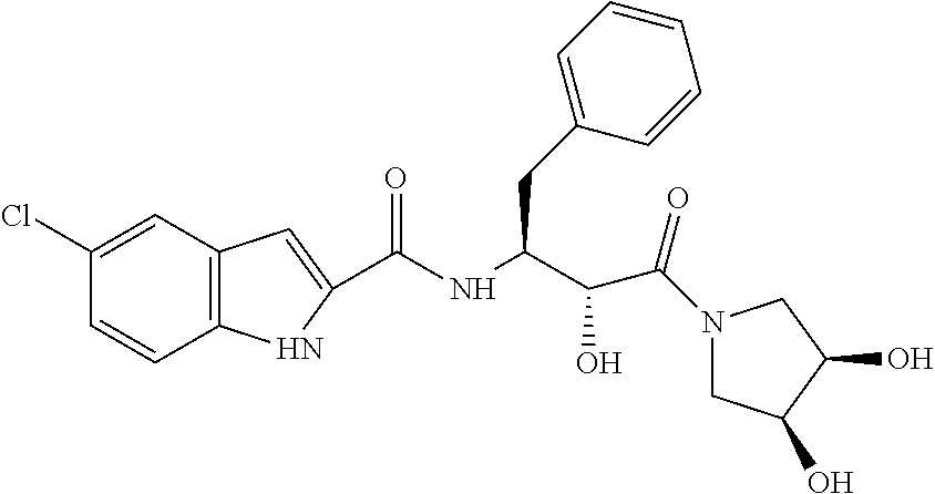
C1=CC2=C(C=C1Cl)C=C(C(NC(C(C(N1CC(O)C(O)C1)=O)O)CC1=CC=CC=C1)=O)N2
